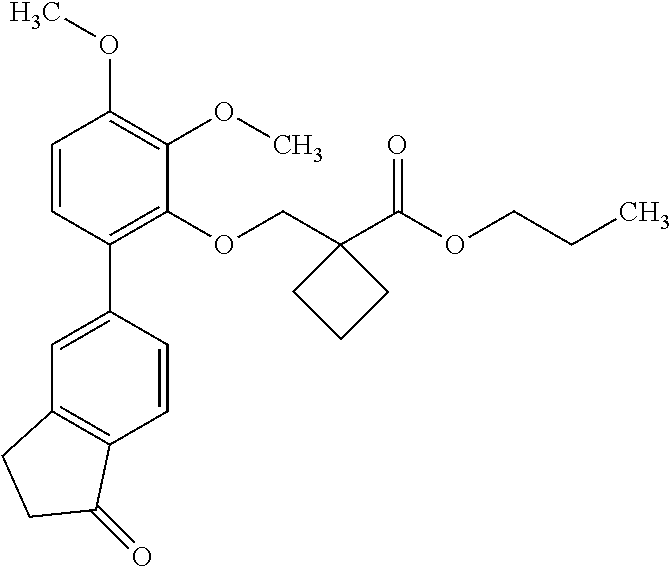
C1=CC(C2=CC3=C(C=C2)C(=O)CC3)=C(OCC2(C(OCCC)=O)CCC2)C(OC)=C1OC
